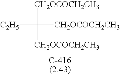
[C2H5]C([CH2OCOCH2CH3])([CH2OCOCH2CH3])[CH2OCOCH2CH3]
